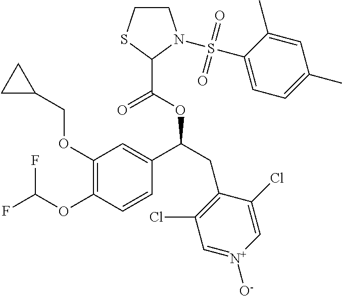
C1(OCC2CC2)=C(OC(F)F)C=CC(C(CC2=C(Cl)C=[N+]([O-])C=C2Cl)OC(C2N(S(C3=CC=C(C)C=C3C)(=O)=O)CCS2)=O)=C1
